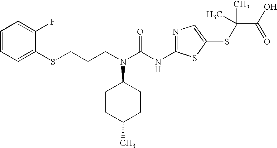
C(N(C(NC1=NC=C(SC(C(O)=O)(C)C)S1)=O)C1CCC(C)CC1)CCSC1=CC=CC=C1F
